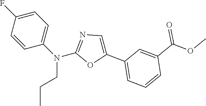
C1=C(F)C=CC(N(C2=NC=C(C3=CC=CC(C(OC)=O)=C3)O2)CCC)=C1
